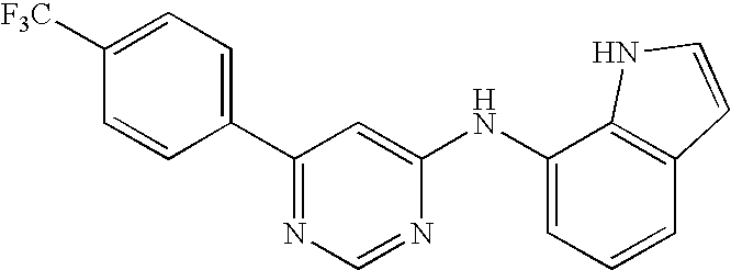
C1(C2=CC=C([F3C])C=C2)=NC=NC(NC2=CC=CC3=C2NC=C3)=C1
